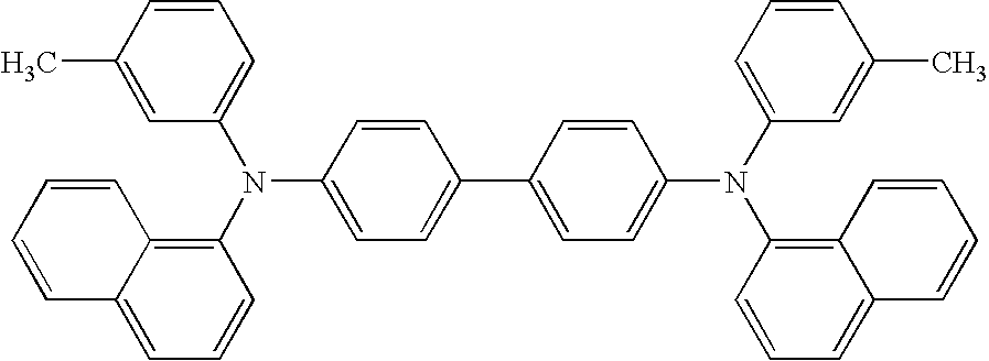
C1=CC(C)=CC(N(C2=C3C(=CC=C2)C=CC=C3)C2=CC=C(C3=CC=C(N(C4=CC=CC(C)=C4)C4=C5C(=CC=C4)C=CC=C5)C=C3)C=C2)=C1
